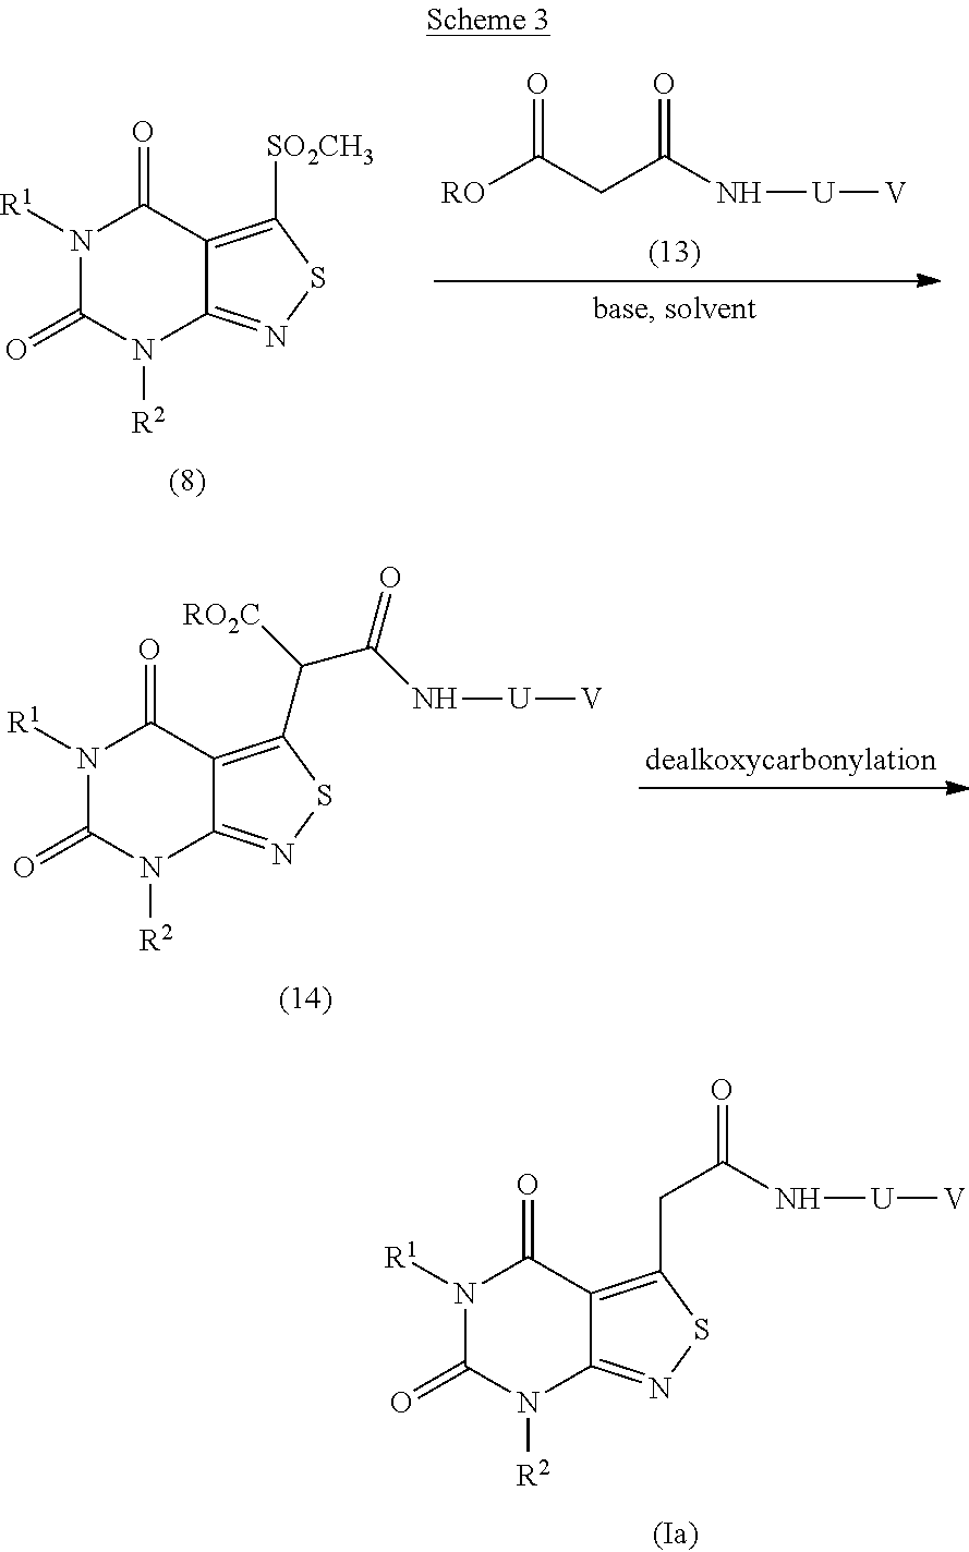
N1([R1])C(=O)N([R2])C2=NSC([SO2CH3])=C2C1=O.[RO]C(CC(N[U][V])=O)=O.N1([R1])C(=O)N([R2])C2=NSC(C([RO2C])C(N[U][V])=O)=C2C1=O.N1([R1])C(=O)N([R2])C2=NSC(CC(=O)N[U][V])=C2C1=O
